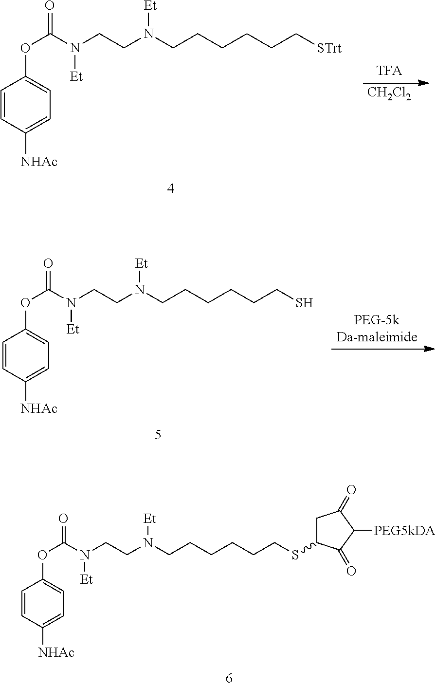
[CH2Cl2].C1=CC([NHAc])=CC=C1OC(=O)N(CCN(CCCCCC[STrt])[Et])[Et].C1=CC([NHAc])=CC=C1OC(=O)N(CCN(CCCCCCS)[Et])[Et].C1=CC([NHAc])=CC=C1OC(=O)N(CCN(CCCCCCSC1CC(=O)C([PEG5kDA])C1=O)[Et])[Et]
